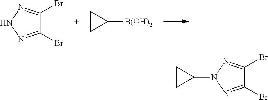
C1(Br)=NNN=C1Br.C1CC1[B(OH)2].C1(Br)=NN(C2CC2)N=C1Br
